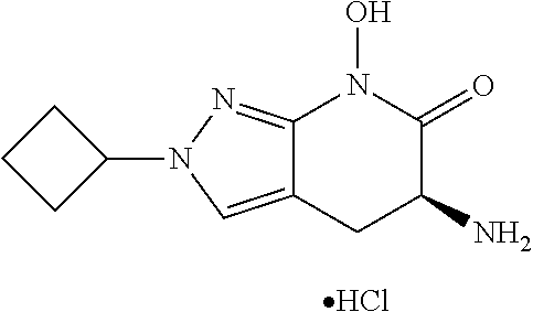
Cl.C1(N2C=C3C(=N2)N(O)C(=O)C(N)C3)CCC1
